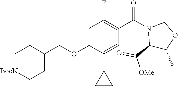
C(OC1=CC(F)=C(C(N2C(C(=O)[OMe])C(C)OC2)=O)C=C1C1CC1)C1CC[BocN]CC1
